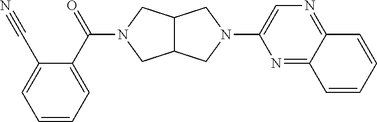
C12C(CN(C3=CN=C4C(=N3)C=CC=C4)C1)CN(C(=O)C1=CC=CC=C1C#N)C2
